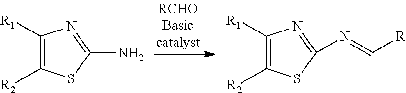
C1([R1])=C([R2])SC(N)=N1.C1([R1])=C([R2])SC(N=C[R])=N1
